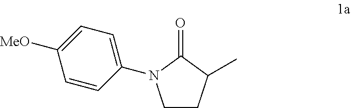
C1CC(C)C(=O)N1C1=CC=C([MeO])C=C1
